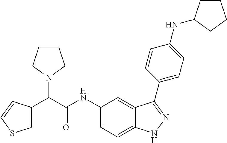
C1=C(C(C(NC2=CC=C3C(=C2)C(C2=CC=C(NC4CCCC4)C=C2)=NN3)=O)N2CCCC2)C=CS1
